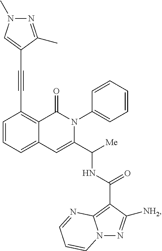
C1=CC=C2C(=C1C#CC1=CN(C)N=C1C)C(=O)N(C1=CC=CC=C1)C(C([Me])NC(=O)C1=C3N(N=C1[NH2])C=CC=N3)=C2
